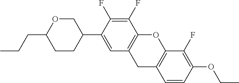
C1CC(C2=CC3=C(C(F)=C2F)OC2=C(C3)C=CC(OCC)=C2F)COC1CCC
